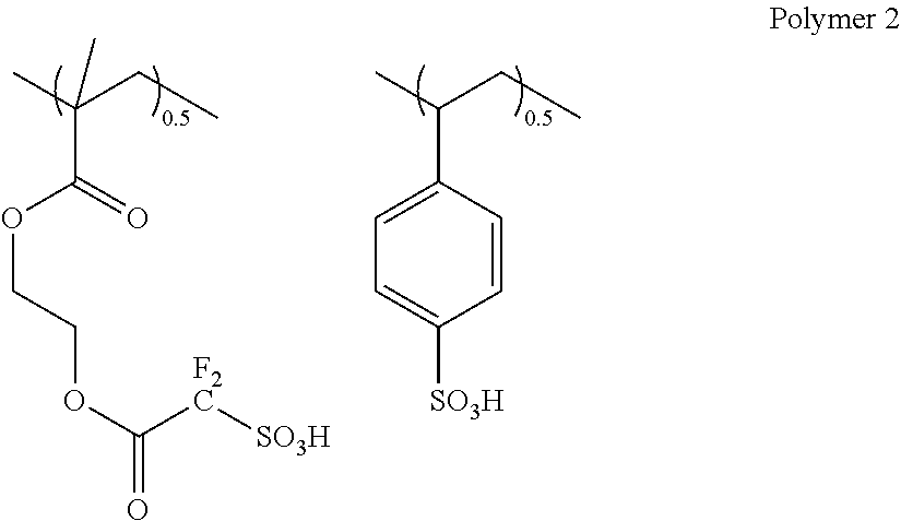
CC(CC)(C(OCCOC([F2C][SO3H])=O)=O)C.CC(CC)C1=CC=C([SO3H])C=C1
